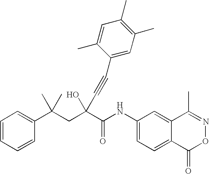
C1=CC=CC(C(CC(C(NC2=CC=C3C(=C2)C(C)=NOC3=O)=O)(O)C#CC2=CC(C)=C(C)C=C2C)(C)C)=C1
